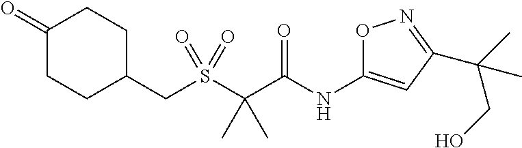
C(S(C(C(NC1=CC(C(CO)(C)C)=NO1)=O)(C)C)(=O)=O)C1CCC(=O)CC1
